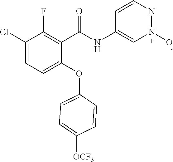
C1(C(NC2=CN(O)=NC=C2)=O)=C(F)C(Cl)=CC=C1OC1=CC=C([OCF3])C=C1
